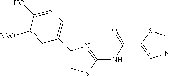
C1(C(NC2=NC(C3=CC=C(O)C([MeO])=C3)=CS2)=O)=CN=CS1
